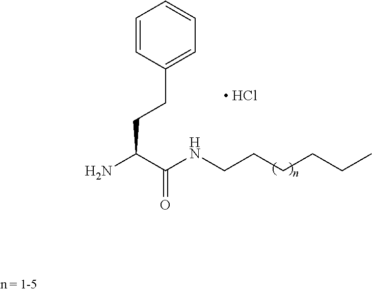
C1=CC(CCC(N)C(NCCCCCC)=O)=CC=C1.[ HCl]
